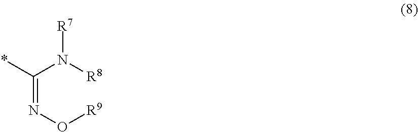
C(=NO[R9])(N([R8])[R7])*
